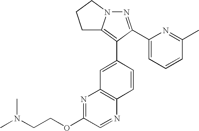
N1=C(C2=CC=CC(C)=N2)C(C2=CC3=C(C=C2)N=CC(OCCN(C)C)=N3)=C2N1CCC2
